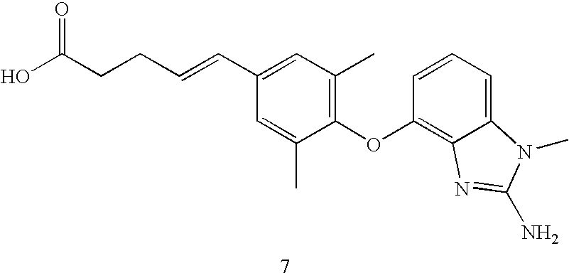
C1(OC2=C3C(=CC=C2)N(C)C(N)=N3)=C(C)C=C(C=CCCC(O)=O)C=C1C
